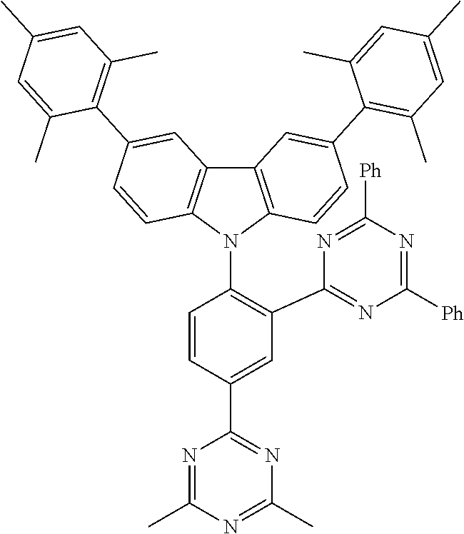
C1=C(C2=NC(C)=NC(C)=N2)C=CC(N2C3=C(C4=C2C=CC(C2=C(C)C=C(C)C=C2C)=C4)C=C(C2=C(C)C=C(C)C=C2C)C=C3)=C1C1=NC([Ph])=NC([Ph])=N1
